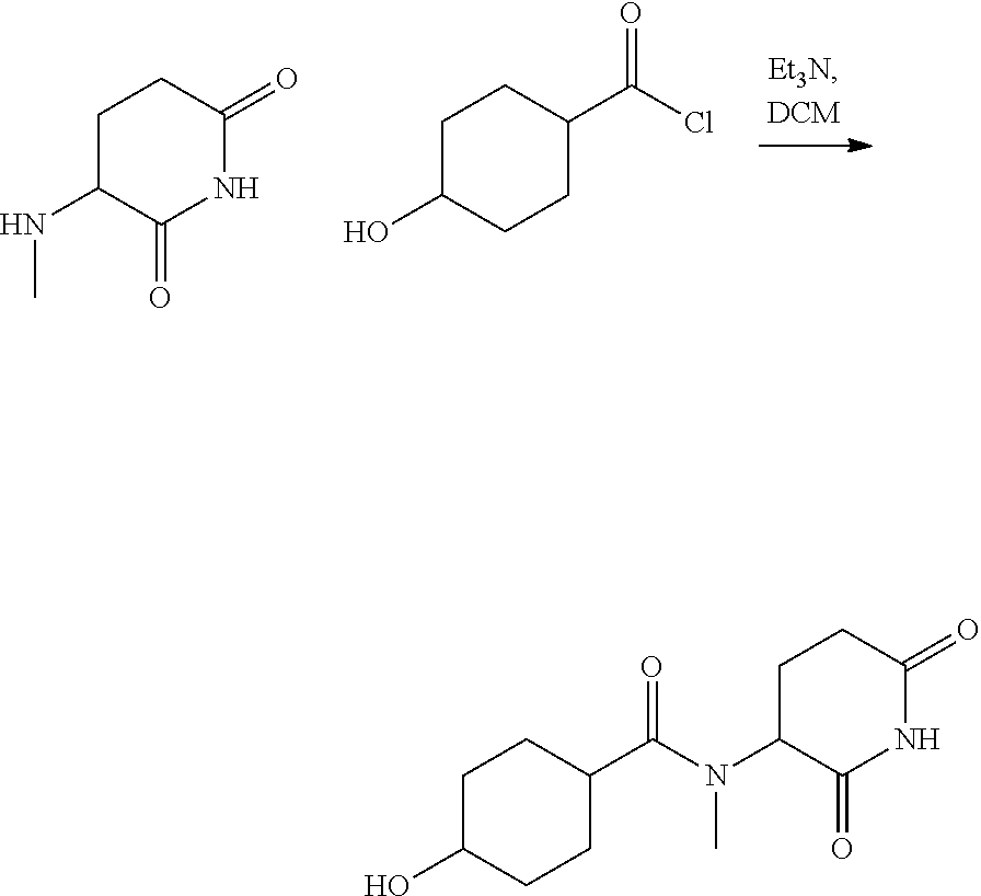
C1C(NC)C(=O)NC(=O)C1.C1C(O)CCC(C(Cl)=O)C1.C1C(O)CCC(C(N(C2C(=O)NC(=O)CC2)C)=O)C1
